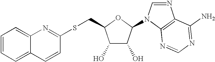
C1(O)C(O)C(N2C=NC3=C2N=CN=C3N)OC1CSC1=NC2=CC=CC=C2C=C1
